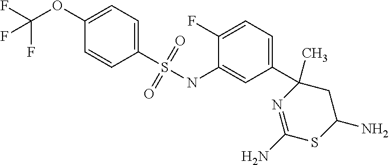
C1(S(NC2=CC(C3(C)N=C(N)SC(N)C3)=CC=C2F)(=O)=O)=CC=C(OC(F)(F)F)C=C1
